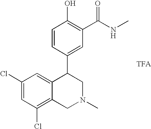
C1(Cl)=CC(Cl)=C2C(=C1)C(C1=CC(C(NC)=O)=C(O)C=C1)CN(C)C2
